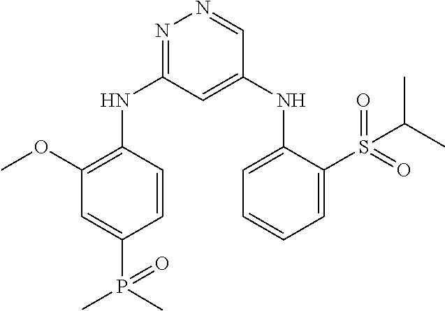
N1=C(NC2=C(OC)C=C(P(=O)(C)C)C=C2)C=C(NC2=CC=CC=C2S(=O)(=O)C(C)C)C=N1
